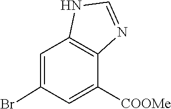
C12=C(C([COOMe])=CC(Br)=C1)N=CN2
